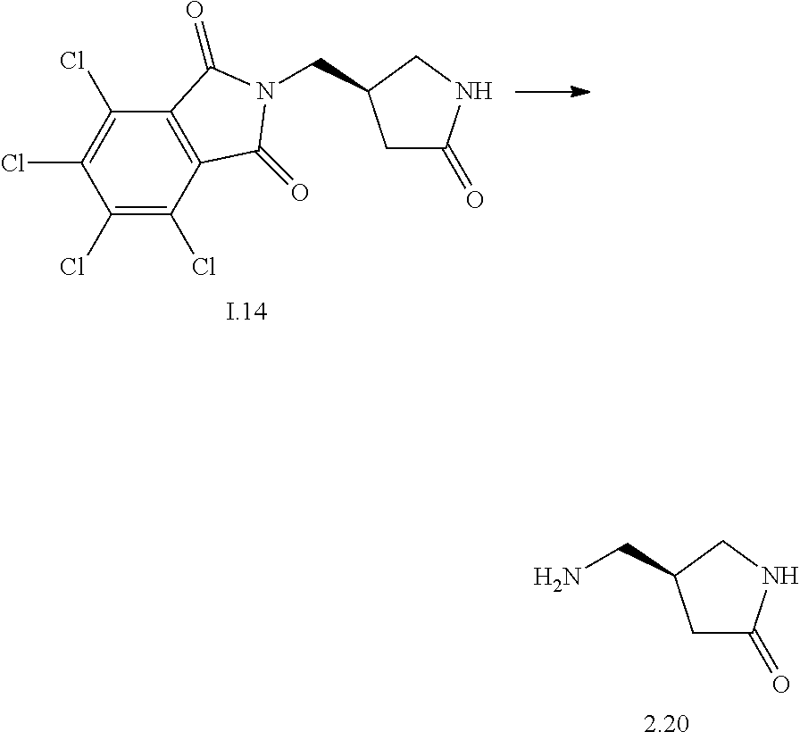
C1C(=O)NCC1CN1C(=O)C2=C(C(Cl)=C(Cl)C(Cl)=C2Cl)C1=O.C1C(=O)NCC1CN
